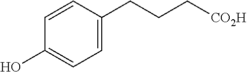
C1=CC(O)=CC=C1CCC[CO2H]
